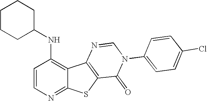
C1(NC2CCCCC2)=C2C(=NC=C1)SC1=C2N=CN(C2=CC=C(Cl)C=C2)C1=O
